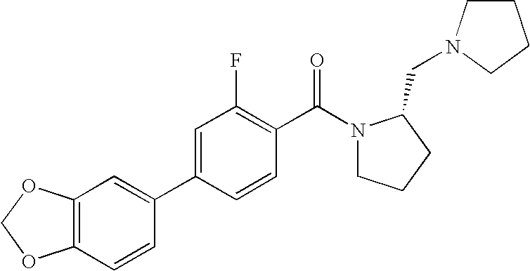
C12=C(C=CC(C3=CC(F)=C(C(=O)N4CCCC4CN4CCCC4)C=C3)=C1)OCO2
